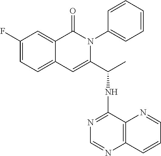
C1(F)=CC=C2C(=C1)C(=O)N(C1=CC=CC=C1)C(C(C)NC1=NC=NC3=C1N=CC=C3)=C2
